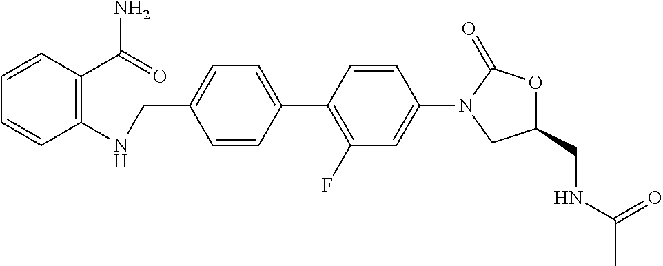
C1(C2=CC=C(CNC3=C(C(=O)N)C=CC=C3)C=C2)=C(F)C=C(N2CC(CNC(=O)C)OC2=O)C=C1
